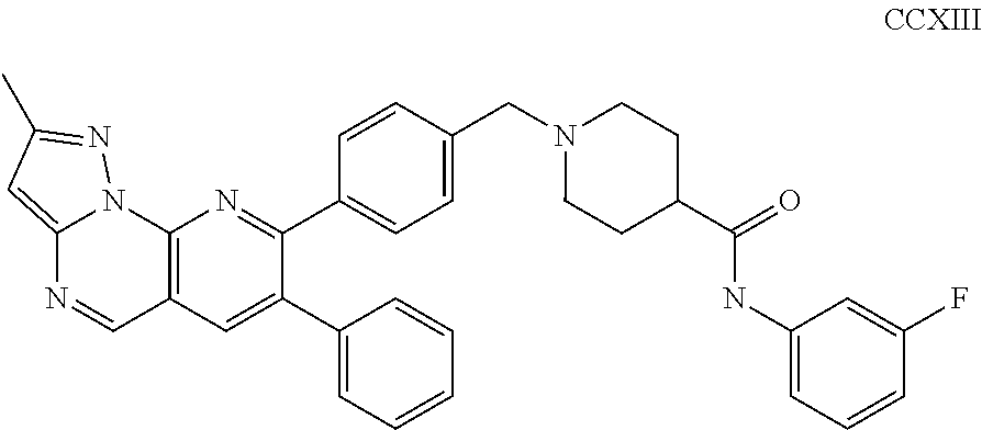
C12=C(C=C(C3=CC=CC=C3)C(C3=CC=C(CN4CCC(C(=O)NC5=CC=CC(F)=C5)CC4)C=C3)=N1)C=NC1=CC(C)=NN21
